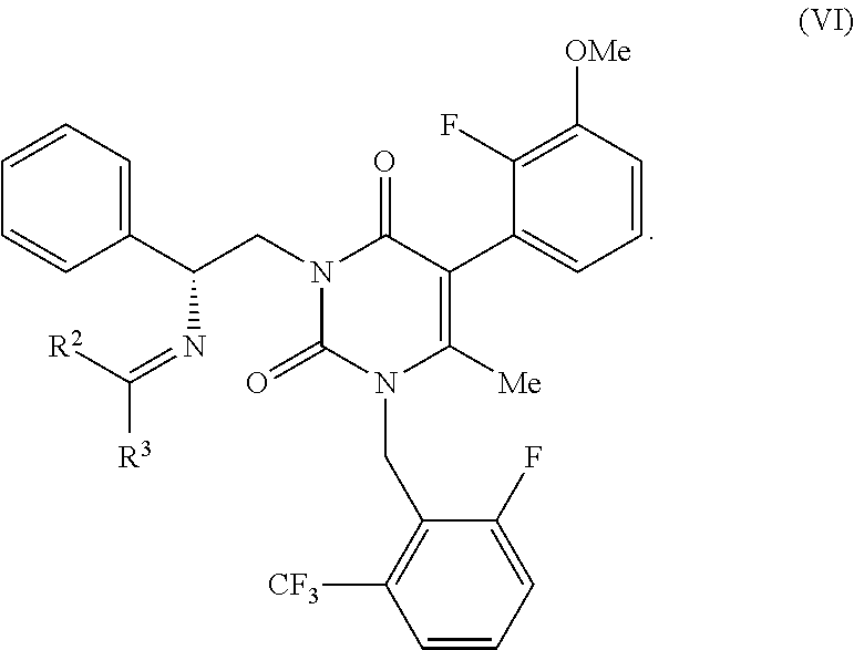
C1(F)=C([OMe])C=CC=C1C1=C([Me])N(CC2=C([CF3])C=CC=C2F)C(=O)N(CC(C2=CC=CC=C2)N=C([R2])[R3])C1=O
